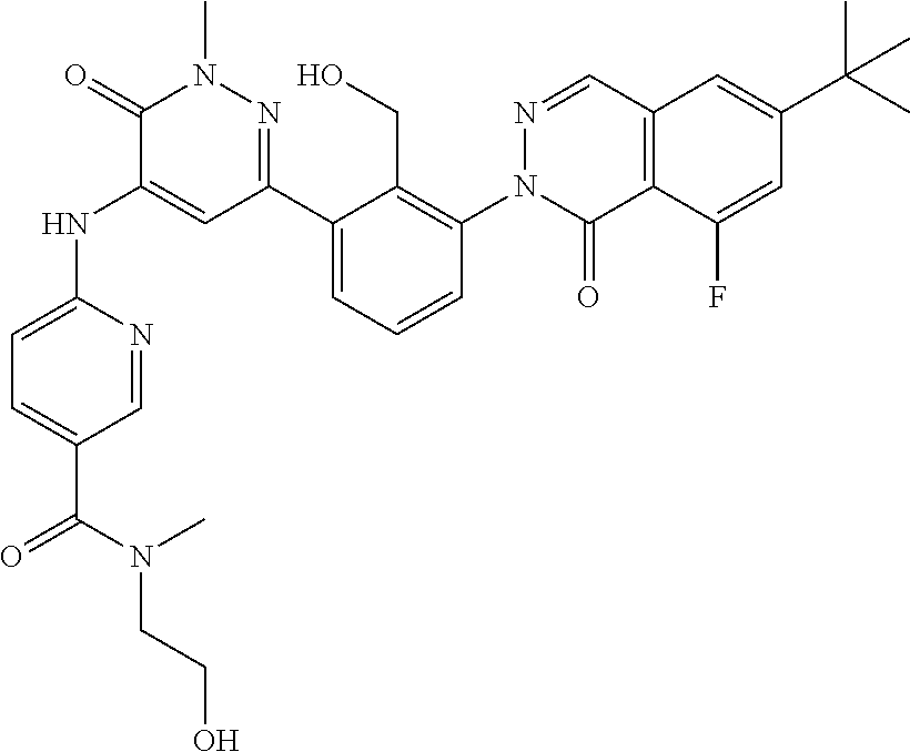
C1=NC(NC2=CC(C3=CC=CC(N4C(=O)C5=C(C=N4)C=C(C(C)(C)C)C=C5F)=C3CO)=NN(C)C2=O)=CC=C1C(N(CCO)C)=O
